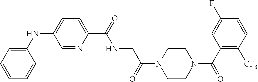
C1(NC2=CC=C(C(=O)NCC(N3CCN(C(C4=C([CF3])C=CC(F)=C4)=O)CC3)=O)N=C2)=CC=CC=C1
